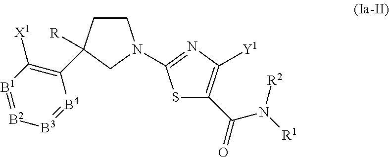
C1CC([R])(C2=C([X1])[B1]=[B2][B3]=[B4]2)CN1C1=NC([Y1])=C(C(N([R1])[R2])=O)S1
